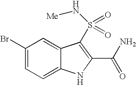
C1(Br)=CC=C2C(=C1)C(S(=O)(=O)N[Me])=C(C(N)=O)N2
